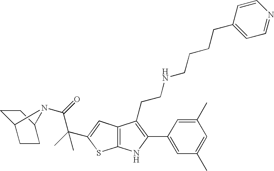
C1C2CCC(C1)N2C(C(C)(C)C1=CC2=C(S1)NC(C1=CC(C)=CC(C)=C1)=C2CCNCCCCC1=CC=NC=C1)=O
